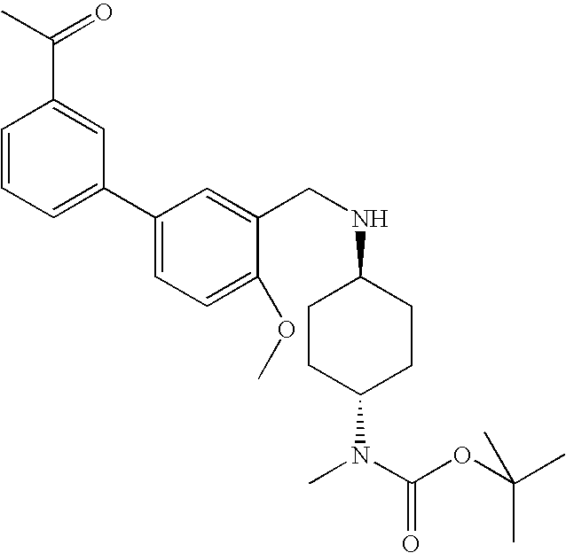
C1=CC=C(C2=CC=C(OC)C(CNC3CCC(N(C)C(OC(C)(C)C)=O)CC3)=C2)C=C1C(C)=O
